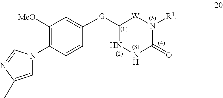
C1([G]C2=CC([MeO])=C(N3C=C(C)N=C3)C=C2)NNC(=O)N([R1])[W]1
